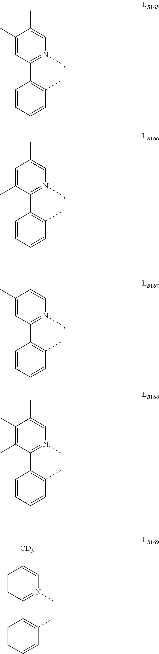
C1(C)=CC(C2=C(C)C=CC=C2)=N(C)C=C1C.C1=C(C)C(C2=C(C)C=CC=C2)=N(C)C=C1C.C1(C)=CC(C2=C(C)C=CC=C2)=N(C)C=C1.C1(C)=C(C)C(C2=C(C)C=CC=C2)=N(C)C=C1C.C1=CC(C2=C(C)C=CC=C2)=N(C)C=C1[CD3]
